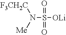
N(S([OLi])(=O)=O)([Me])[F3CH2C]
